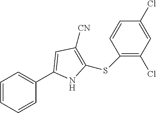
C1=CC=CC(C2=CC([CN])=C(SC3=C(Cl)C=C(Cl)C=C3)N2)=C1
